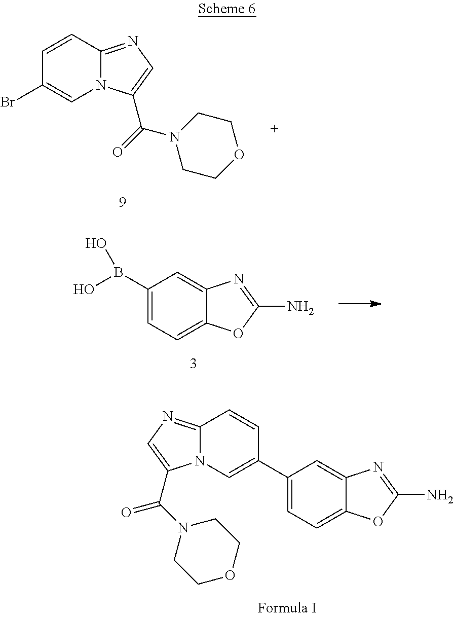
C1=CC2=NC=C(C(=O)N3CCOCC3)N2C=C1Br.N12C(=NC=C1C(=O)N1CCOCC1)C=CC(C1=CC=C3C(=C1)N=C(N)O3)=C2.C12=CC=C(B(O)O)C=C1N=C(N)O2
